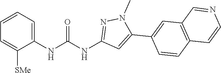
C1=CC=C(NC(NC2=NN(C)C(C3=CC4=C(C=C3)C=CN=C4)=C2)=O)C([SMe])=C1
